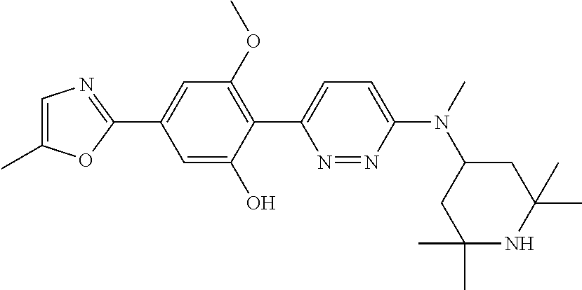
N1=NC(N(C2CC(C)(C)NC(C)(C)C2)C)=CC=C1C1=C(OC)C=C(C2=NC=C(C)O2)C=C1O
